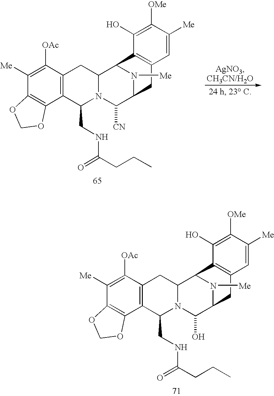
C12=C(C3=C(C([OAc])=C1[Me])CC1N(C3CNC(CCC)=O)C([CN])C3N([Me])C1C1=C(C3)C=C([Me])C([OMe])=C1O)OCO2.C12=C(C3=C(C([OAc])=C1[Me])CC1N(C3CNC(CCC)=O)C(O)C3N([Me])C1C1=C(C3)C=C([Me])C([OMe])=C1O)OCO2
